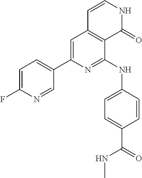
C1=C(F)N=CC(C2=CC3=C(C(NC4=CC=C(C(NC)=O)C=C4)=N2)C(=O)NC=C3)=C1
